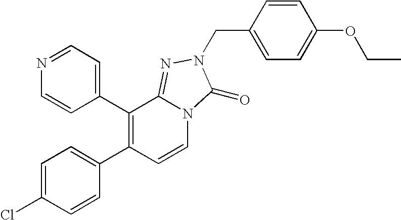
C1=C(Cl)C=CC(C2=C(C3=CC=NC=C3)C3=NN(CC4=CC=C(OCC)C=C4)C(=O)N3C=C2)=C1
